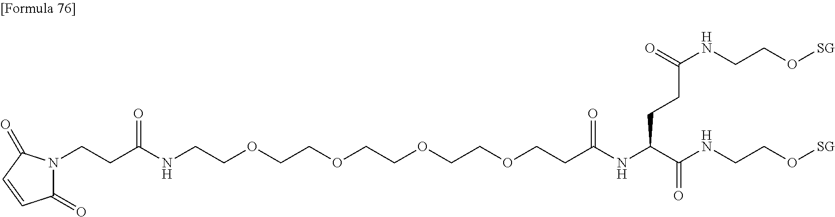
C1(=O)C=CC(=O)N1CCC(NCCOCCOCCOCCOCCC(NC(C(NCCO[SG])=O)CCC(NCCO[SG])=O)=O)=O
